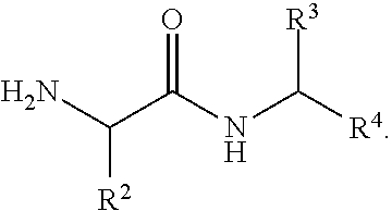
C(C(NC([R4])[R3])=O)(N)[R2]
